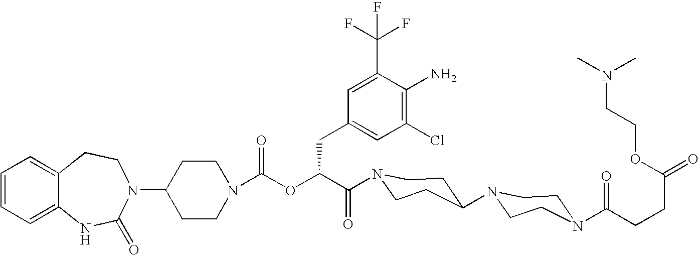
C12=CC=CC=C1NC(=O)N(C1CCN(C(OC(C(=O)N3CCC(N4CCN(C(CCC(=O)OCCN(C)C)=O)CC4)CC3)CC3=CC(Cl)=C(N)C(C(F)(F)F)=C3)=O)CC1)CC2
